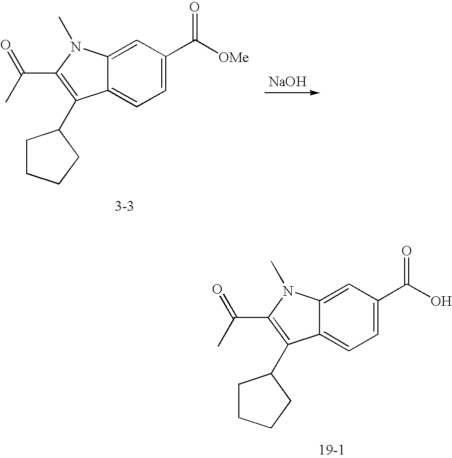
[NaOH].C(C1=CC=C2C(=C1)N(C)C(C(C)=O)=C2C1CCCC1)([OMe])=O.C(C1=CC=C2C(=C1)N(C)C(C(C)=O)=C2C1CCCC1)(O)=O
